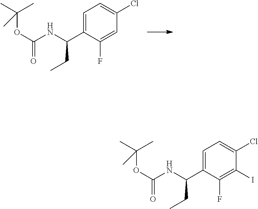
C1=C(C(NC(OC(C)(C)C)=O)CC)C(F)=CC(Cl)=C1.C1=C(C(NC(OC(C)(C)C)=O)CC)C(F)=C(I)C(Cl)=C1
